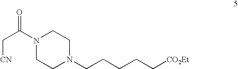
N1(C(C[CN])=O)CCN(CCCCC[CO2Et])CC1
